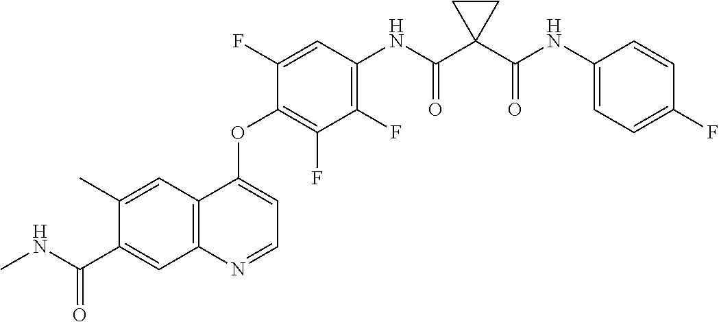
C12=C(N=CC=C1OC1=C(F)C(F)=C(NC(C3(C(NC4=CC=C(F)C=C4)=O)CC3)=O)C=C1F)C=C(C(NC)=O)C(C)=C2
